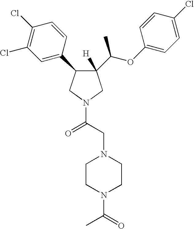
C1(C(OC2=CC=C(Cl)C=C2)C)([H])C(C2=CC(Cl)=C(Cl)C=C2)CN(C(CN2CCN(C(=O)C)CC2)=O)C1
